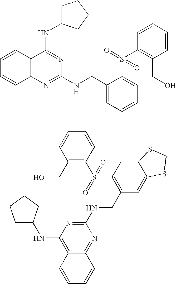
C1(NC2CCCC2)=C2C(=NC(NCC3=C(S(C4=C(CO)C=CC=C4)(=O)=O)C=C4C(=C3)SCS4)=N1)C=CC=C2.C12=C(N=C(NCC3=CC=CC=C3S(C3=C(CO)C=CC=C3)(=O)=O)N=C1NC1CCCC1)C=CC=C2
